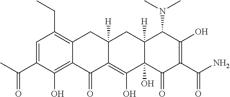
CCC1=C2C(=C(O)C(C(C)=O)=C1)C(=O)C1=C(O)C3(O)C([H])(CC1([H])C2)C(N(C)C)C(O)=C(C(N)=O)C3=O
